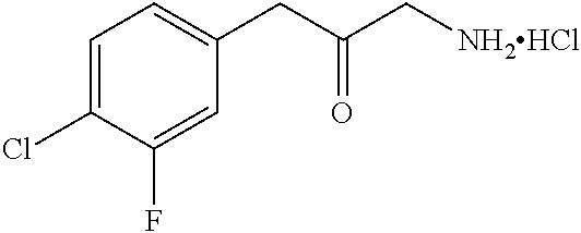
C1=C(Cl)C(F)=CC(CC(=O)C[NH2HCl])=C1
